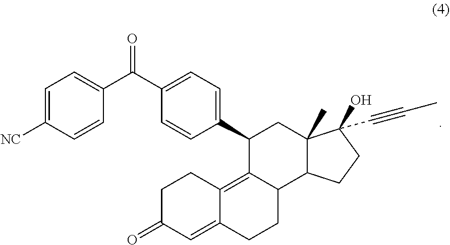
C1C(=O)C=C2C(=C3C(CC2)C2C(C)(CC3C3=CC=C(C(C4=CC=C([NC])C=C4)=O)C=C3)C(O)(C#CC)CC2)C1
